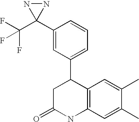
C1(C2(C(F)(F)F)NN2)=CC(C2CC(=O)NC3=C2C=C(C)C(C)=C3)=CC=C1
